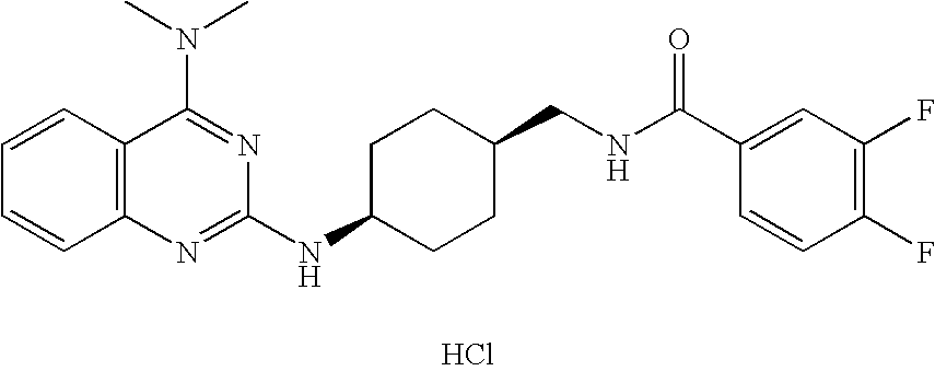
C1=CC2=C(C=C1)N=C(NC1CCC(CNC(=O)C3=CC(F)=C(F)C=C3)CC1)N=C2N(C)C.Cl
